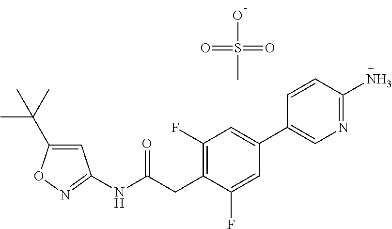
C1=C(C(C)(C)C)ON=C1NC(CC1=C(F)C=C(C2=CN=C(N)C=C2)C=C1F)=O.OS(=O)(=O)C
